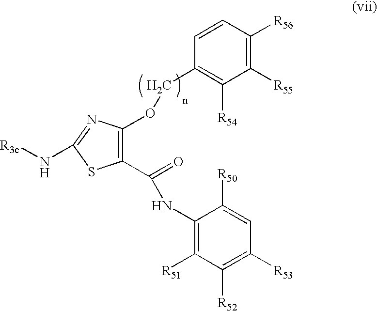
C1(C(=O)NC2=C([R51])C([R52])=C([R53])C=C2[R50])=C(OCC2=C([R54])C([R55])=C([R56])C=C2)N=C(N[R3e])S1
